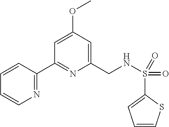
N1=C(C2=NC(CNS(=O)(=O)C3=CC=CS3)=CC(OC)=C2)C=CC=C1
